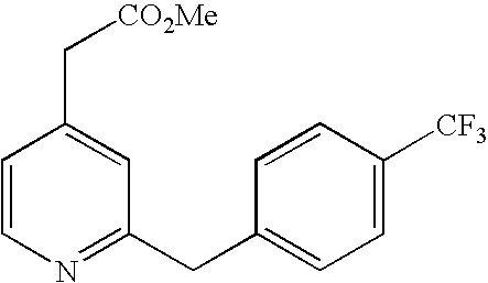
C1(C[CO2Me])=CC(CC2=CC=C([CF3])C=C2)=NC=C1
